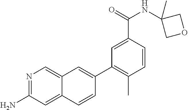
N1=C(N)C=C2C(=C1)C=C(C1=C(C)C=CC(C(=O)NC3(C)COC3)=C1)C=C2
